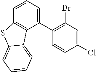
C1(C2=CC=CC3=C2C2=CC=CC=C2S3)=C(Br)C=C(Cl)C=C1
